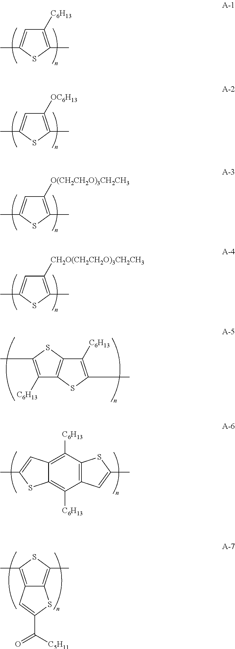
C1([O(CH2CH2O)3CH2CH3])=C(C)SC(C)=C1.C1([CH2O(CH2CH2O)3CH2CH3])=C(C)SC(C)=C1.C1([C6H13])=C(C)SC(C)=C1.C1([OC6H13])=C(C)SC(C)=C1.C1([C6H13])=C(C)SC2=C1SC(C)=C2[C6H13].C12=C([C6H13])C3=C(C([C6H13])=C1SC(C)=C2)C=C(C)S3.C12=C(C)SC(C)=C1SC(C([C5H11])=O)=C2
